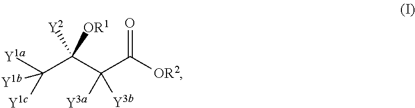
C(C([OR2])=O)(C(C([Y1a])([Y1b])[Y1c])([Y2])[OR1])([Y3a])[Y3b]
